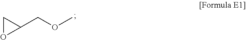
C1(COC)CO1
